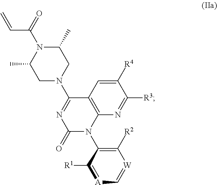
C1([R2])=C(N2C3=C(C=C([R4])C([R3])=N3)C(N3CC(C)N(C(=O)C=C)C(C)C3)=NC2=O)C([R1])=[A]C=[W]1
